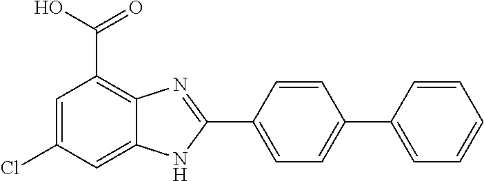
C1=C(C2=NC3=C(C(O)=O)C=C(Cl)C=C3N2)C=CC(C2=CC=CC=C2)=C1
